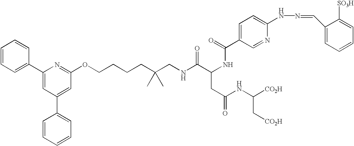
C1=CC=C(C2=CC(C3=CC=CC=C3)=CC(OCCCCC(CNC(C(NC(C3=CC=C(NN=CC4=CC=CC=C4[SO3H])N=C3)=O)CC(=O)NC([CO2H])C[CO2H])=O)(C)C)=N2)C=C1
